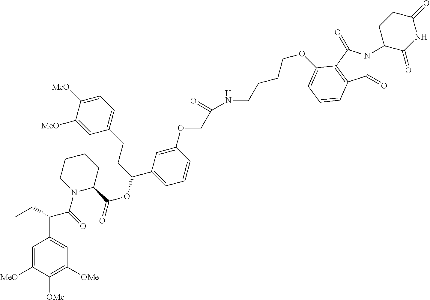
N(C(=O)COC1=CC(C(CCC2=CC=C([MeO])C([MeO])=C2)OC(C2CCCCN2C(=O)C(C2=CC([OMe])=C([OMe])C([MeO])=C2)CC)=O)=CC=C1)CCCCOC1=CC=CC2=C1C(=O)N(C1C(=O)NC(=O)CC1)C2=O
